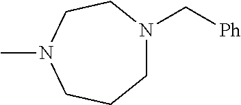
CN1CCCN(C[Ph])CC1
